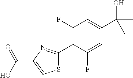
C1(F)=C(C2=NC(C(O)=O)=CS2)C(F)=CC(C(O)(C)C)=C1
